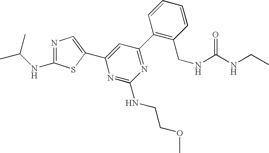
C1(C2=NC(NCCOC)=NC(C3=CN=C(NC(C)C)S3)=C2)=C(CNC(NCC)=O)C=CC=C1
